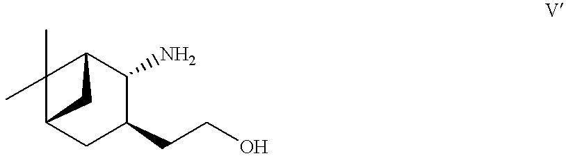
NC1C2C(C)(C)C(CC1CCO)C2
